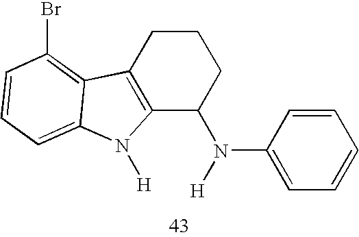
C12=C(CCCC1N([H])C1=CC=CC=C1)C1=C(Br)C=CC=C1N2[H]
